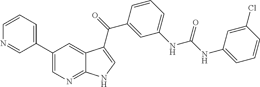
C1(C2=CC=CN=C2)=CN=C2C(=C1)C(C(=O)C1=CC(NC(NC3=CC=CC(Cl)=C3)=O)=CC=C1)=CN2
